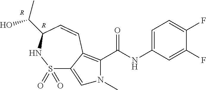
C1(F)=CC(NC(=O)C2=C3C(=CN2C)S(=O)(=O)NC(C(C)O)C=C3)=CC=C1F.[R].[R]
